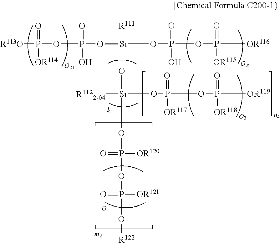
[Si](OP(OP([OR116])(=O)[OR115])(=O)O)(OP(=O)(OP([R113O])(=O)[OR114])O)(O[Si](OP(OP([OR119])(=O)[OR118])(=O)[OR117])[R1122-04])[R111].COP(OP([OR121])(=O)O[R122])([OR120])=O
